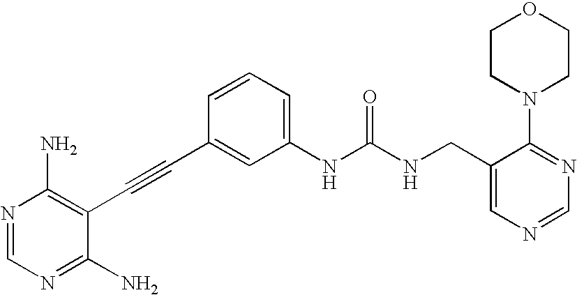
N1=CN=C(N)C(C#CC2=CC(NC(NCC3=CN=CN=C3N3CCOCC3)=O)=CC=C2)=C1N
